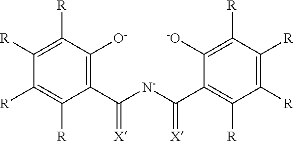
C1(C([N-]C(C2=C([R])C([R])=C([R])C([R])=C2[-O])=[X])=[X])=C([O-])C([R])=C([R])C([R])=C1[R]
